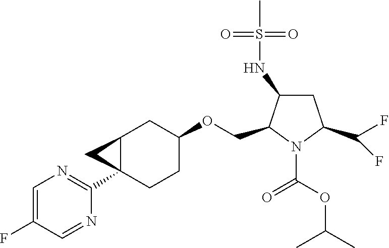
C12C(C3=NC=C(F)C=N3)(CCC(OCC3N(C(OC(C)C)=O)C(C(F)F)CC3NS(C)(=O)=O)C1)C2
